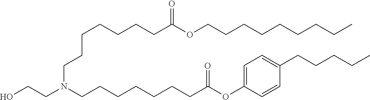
C(CCC)CCCCCOC(CCCCCCCN(CCCCCCCC(OC1=CC=C(CCCCC)C=C1)=O)CCO)=O
